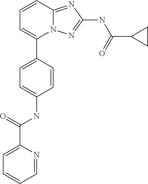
C1=CC2=NC(NC(C3CC3)=O)=NN2C(C2=CC=C(NC(=O)C3=CC=CC=N3)C=C2)=C1
